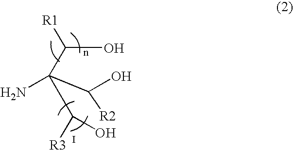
NC(C(O)[R2])(C([R1])O)C([R3])O
